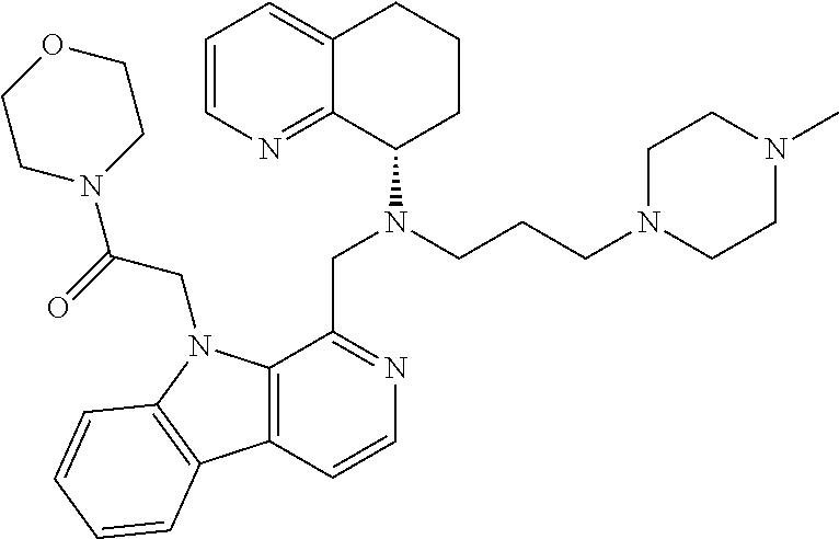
C1=CN=C2C(=C1)CCCC2N(CCCN1CCN(C)CC1)CC1=NC=CC2=C1N(CC(N1CCOCC1)=O)C1=C2C=CC=C1
